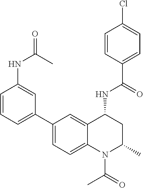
C(C1=CC=C(Cl)C=C1)(=O)NC1CC(C)N(C(C)=O)C2=CC=C(C3=CC=CC(NC(=O)C)=C3)C=C12
